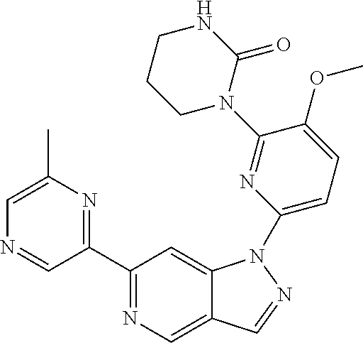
C1(C2=NC(C)=CN=C2)=NC=C2C(=C1)N(C1=CC=C(OC)C(N3C(=O)NCCC3)=N1)N=C2
